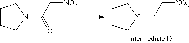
C1CCN(C(C[NO2])=O)C1.C1CCN(CC[NO2])C1
